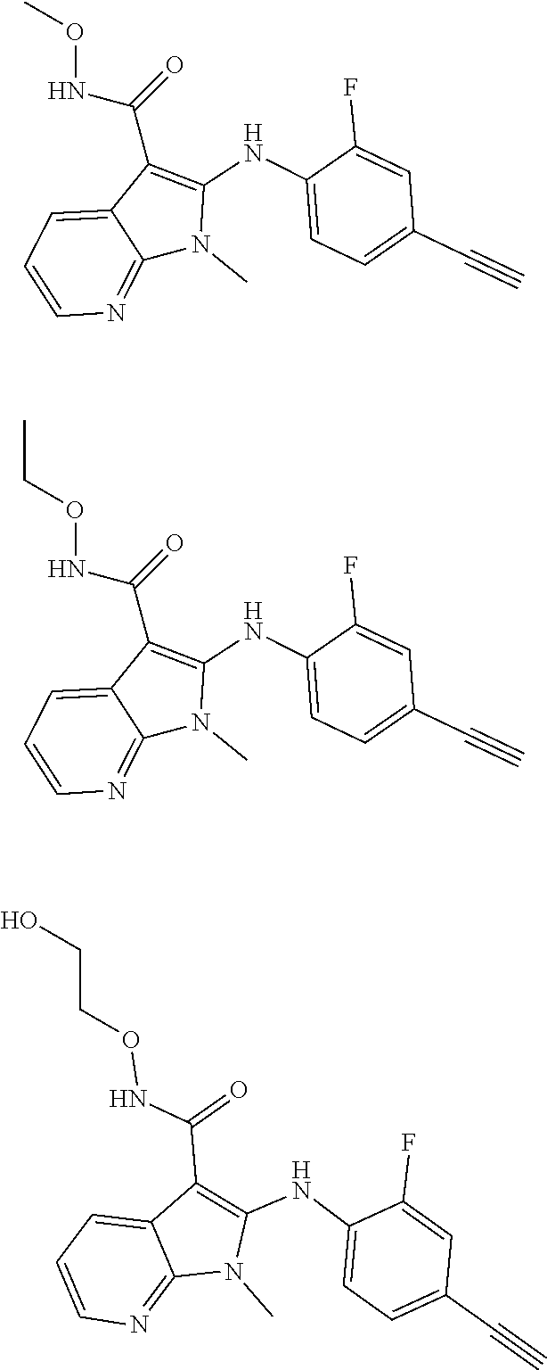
O(NC(=O)C1=C(NC2=CC=C(C#C)C=C2F)N(C)C2=NC=CC=C12)C.O(NC(=O)C1=C(NC2=CC=C(C#C)C=C2F)N(C)C2=NC=CC=C12)CC.N(C(=O)C1=C(NC2=CC=C(C#C)C=C2F)N(C)C2=NC=CC=C12)OCCO
